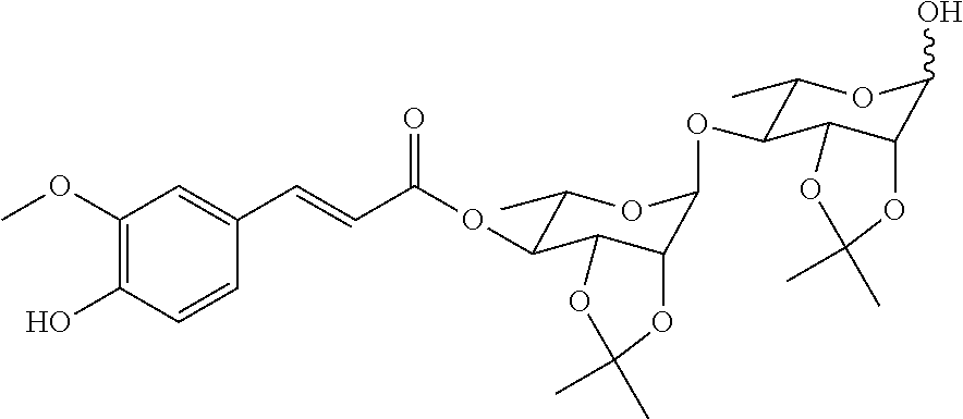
C1(C)C(OC(C=CC2=CC(OC)=C(O)C=C2)=O)C2C(C(OC3C(C)OC(O)C4C3OC(C)(C)O4)O1)OC(C)(C)O2
